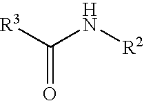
[R3]C(N[R2])=O
